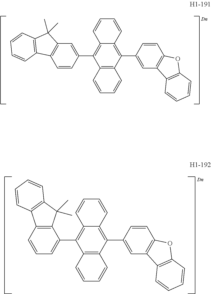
C1(C2=C3C(=C(C4=CC5=C(C=C4)C4=C(C5(C)C)C=CC=C4)C4=C2C=CC=C4)C=CC=C3)=CC2=C(C=C1)OC1=C2C=CC=C1.C1(C2=C3C(=C(C4=CC=CC5=C4C(C)(C)C4=C5C=CC=C4)C4=C2C=CC=C4)C=CC=C3)=CC2=C(C=C1)OC1=C2C=CC=C1
